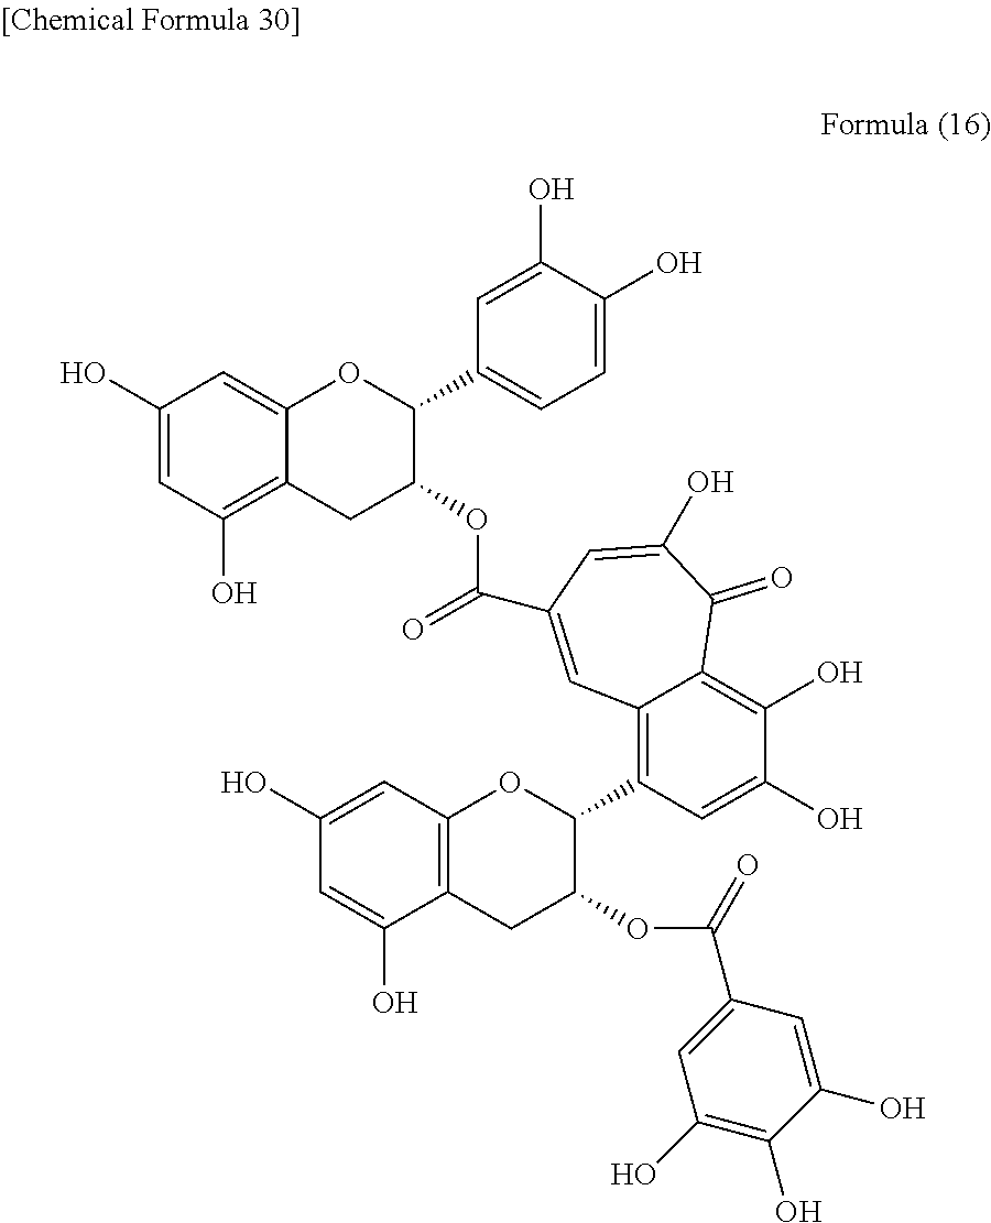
C1(O)=CC(O)=C2C(=C1)OC(C1=CC=C(O)C(O)=C1)C(OC(=O)C1=CC3=C(C4OC5=C(CC4OC(=O)C4=CC(O)=C(O)C(O)=C4)C(O)=CC(O)=C5)C=C(O)C(O)=C3C(=O)C(O)=C1)C2
